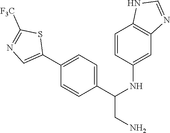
C1(C2=CN=C([F3C])S2)=CC=C(C(NC2=CC3=C(C=C2)NC=N3)CN)C=C1
